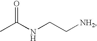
CC(NCC[NH2])=O
